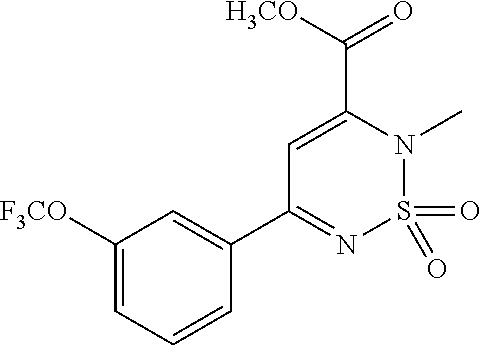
C1([F3CO])=CC=CC(C2=NS(=O)(=O)N(C)C(C([H3CO])=O)=C2)=C1
